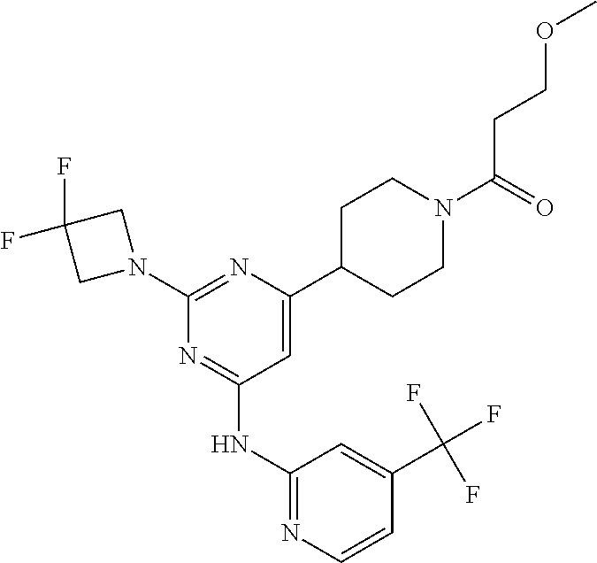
C1(NC2=NC=CC(C(F)(F)F)=C2)=NC(N2CC(F)(F)C2)=NC(C2CCN(C(CCOC)=O)CC2)=C1
